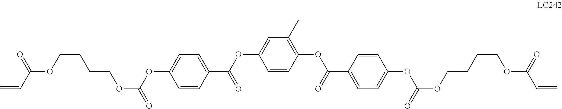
C1=CC(C(=O)OC2=CC(C)=C(OC(C3=CC=C(OC(OCCCCOC(=O)C=C)=O)C=C3)=O)C=C2)=CC=C1OC(OCCCCOC(=O)C=C)=O
